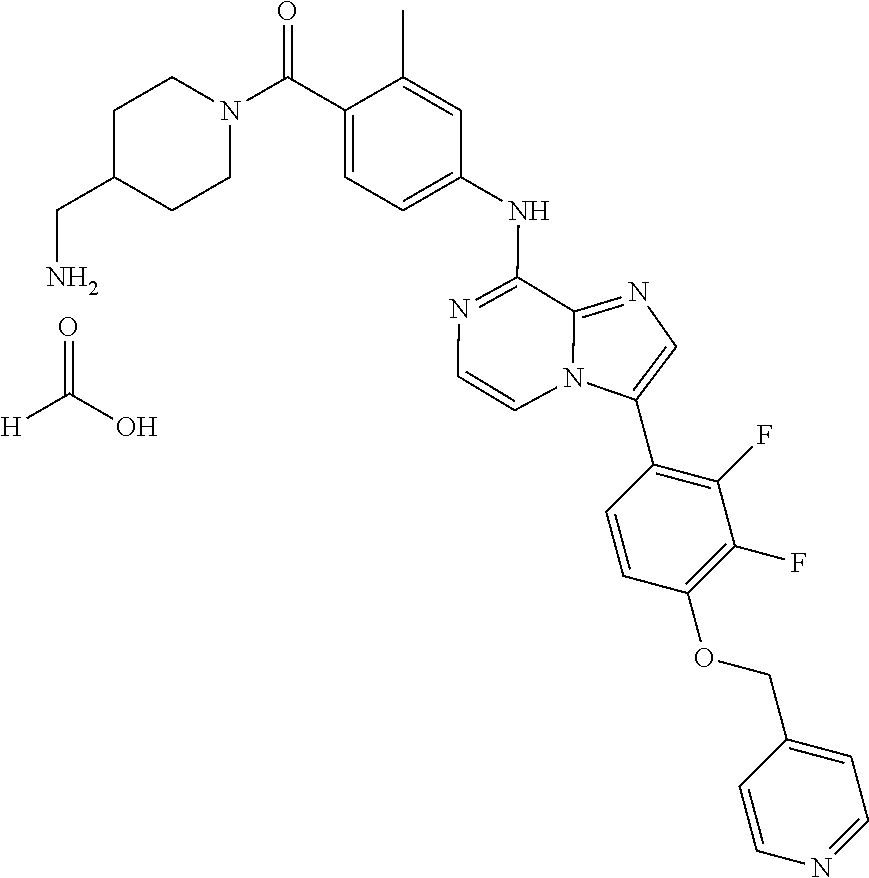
C1=NC=CC(COC2=C(F)C(F)=C(C3=CN=C4N3C=CN=C4NC3=CC=C(C(N4CCC(CN)CC4)=O)C(C)=C3)C=C2)=C1.[H]C(O)=O
